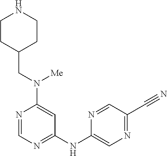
N1=CN=C(NC2=CN=C(C#N)C=N2)C=C1N(CC1CCNCC1)[Me]
